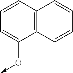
C1=C(O->C)C2=C(C=C1)C=CC=C2
